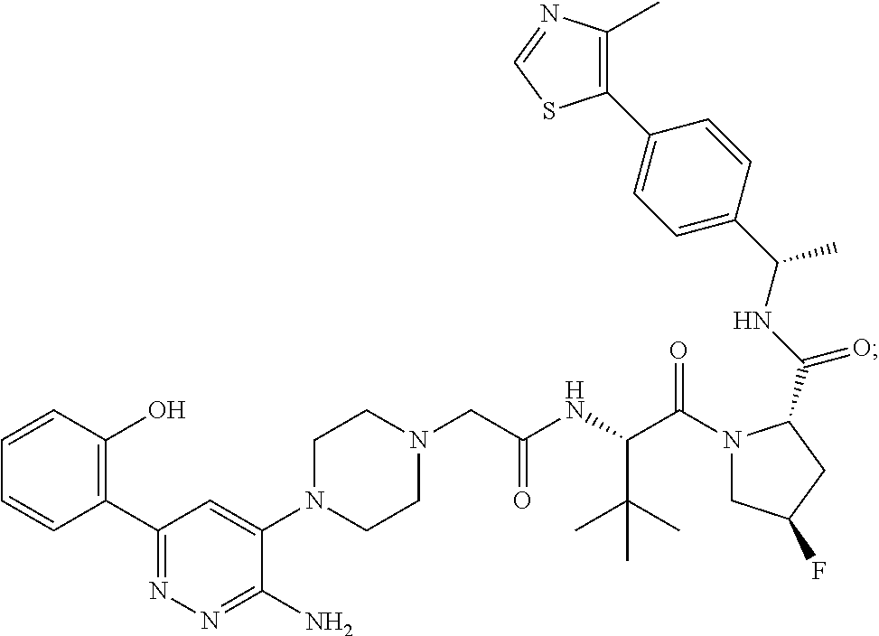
C1(C2=C(O)C=CC=C2)=NN=C(N)C(N2CCN(CC(NC(C(N3CC(F)CC3C(NC(C3=CC=C(C4=C(C)N=CS4)C=C3)C)=O)=O)C(C)(C)C)=O)CC2)=C1
